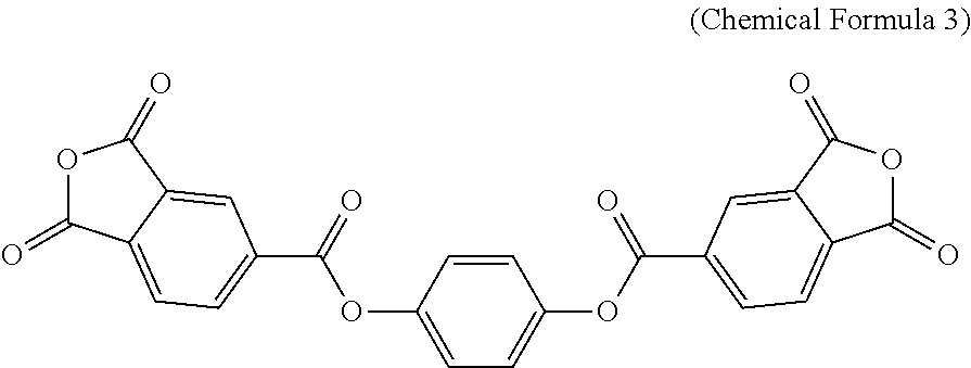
O1C(=O)C2=CC=C(C(=O)OC3=CC=C(OC(C4=CC=C5C(=O)OC(=O)C5=C4)=O)C=C3)C=C2C1=O
